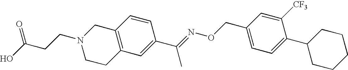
C12=C(C=C(C(=NOCC3=CC=C(C4CCCCC4)C([CF3])=C3)C)C=C1)CCN(CCC(O)=O)C2
